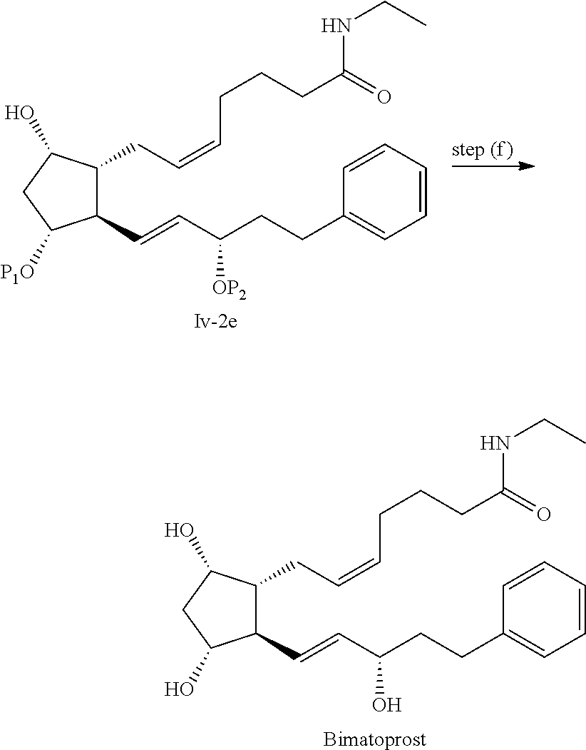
C1(C=CC(CCC2=CC=CC=C2)[OP2])C(CC=CCCCC(=O)NCC)C(O)CC1[P1O].[Iv-2e].C1(C=CC(CCC2=CC=CC=C2)O)C(CC=CCCCC(=O)NCC)C(O)CC1O.[Bimatoprost]
